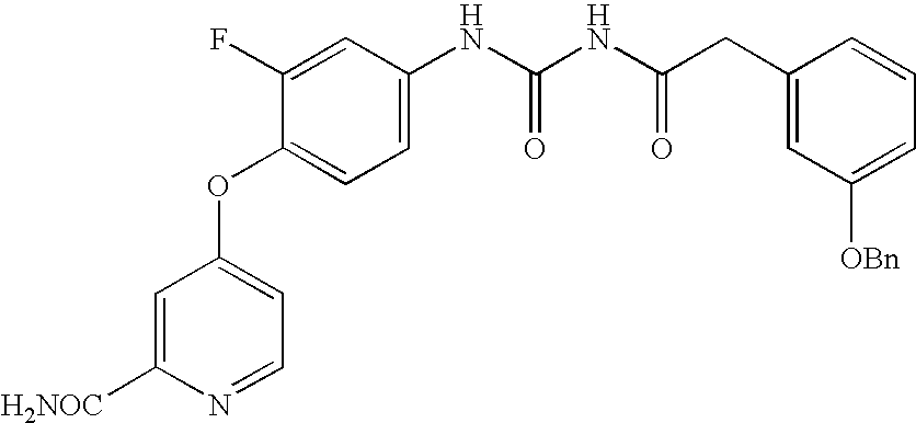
C1=C([H2NOC])N=CC=C1OC1=CC=C(NC(NC(CC2=CC([OBn])=CC=C2)=O)=O)C=C1F
